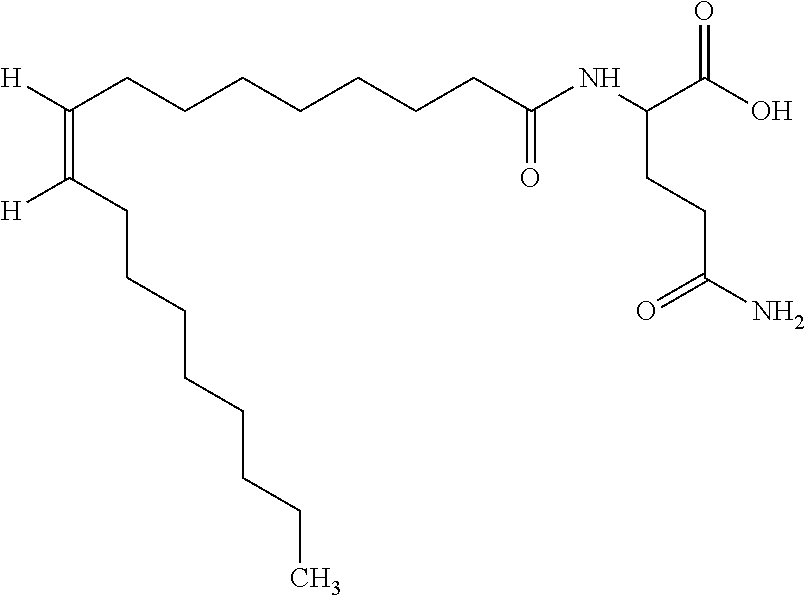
C(CCCCCCC(NC(C(O)=O)CCC(=O)N)=O)C([H])=C([H])CCCCCCCC
